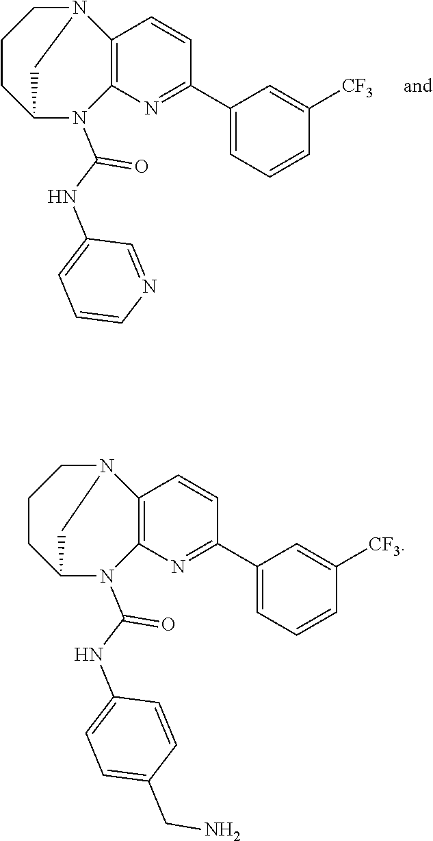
C12=C(N=C(C3=CC=CC([CF3])=C3)C=C1)N(C(NC1=CC=CN=C1)=O)C1CCCN2C1.C12=C(N=C(C3=CC=CC([CF3])=C3)C=C1)N(C(NC1=CC=C(CN)C=C1)=O)C1CCCN2C1
